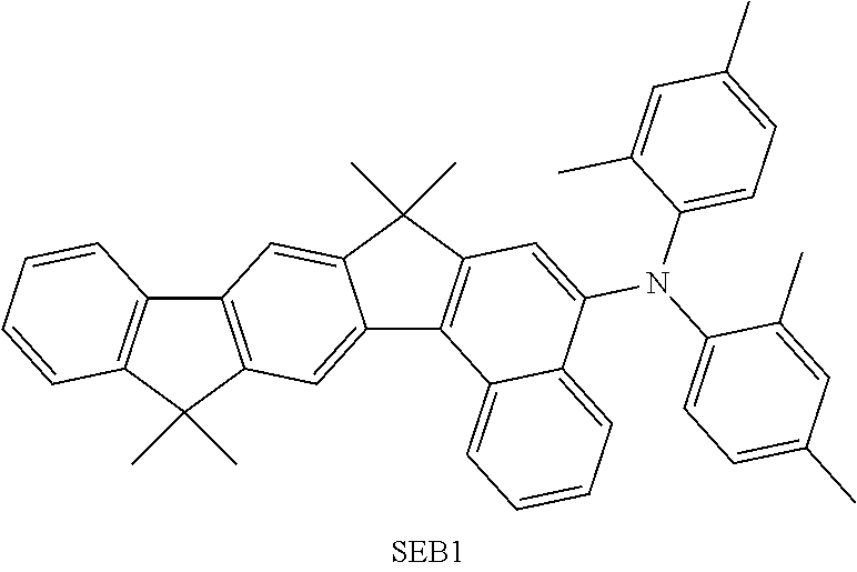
C12=C(C(C)(C)C3=C1C=CC=C3)C=C1C(=C2)C(C)(C)C2=C1C1=CC=CC=C1C(N(C1=CC=C(C)C=C1C)C1=CC=C(C)C=C1C)=C2
